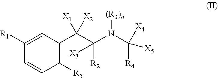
C1=CC([R5])=C(C(C([R2])(N(C([R4])([X5])[X4])[(R3)n])[X3])([X1])[X2])C=C1[R1]
